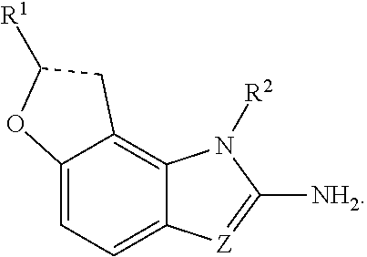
C12=CC=C3C(=C1CC([R1])O2)N([R2])C([NH2])=[Z]3
